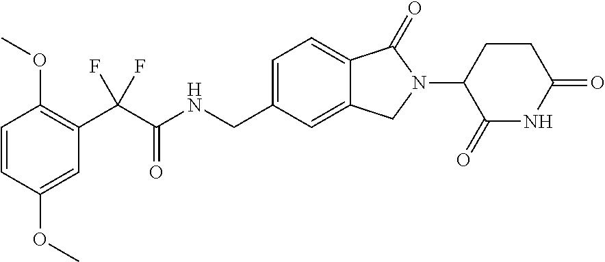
C1=C(CNC(C(C2=C(OC)C=CC(OC)=C2)(F)F)=O)C=C2C(=C1)C(=O)N(C1C(=O)NC(=O)CC1)C2
